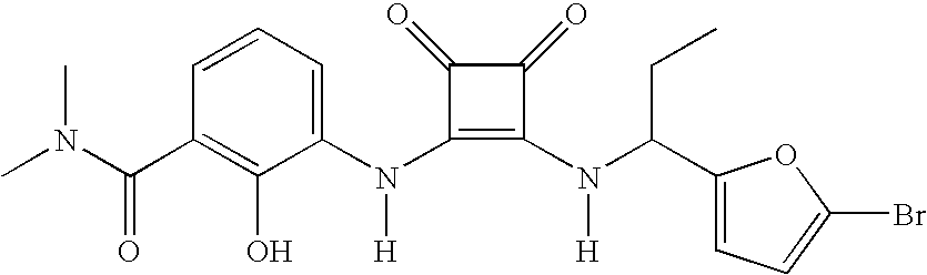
C(C1=C(O)C(N(C2=C(N(C(C3=CC=C(Br)O3)CC)[H])C(=O)C2=O)[H])=CC=C1)(=O)N(C)C
